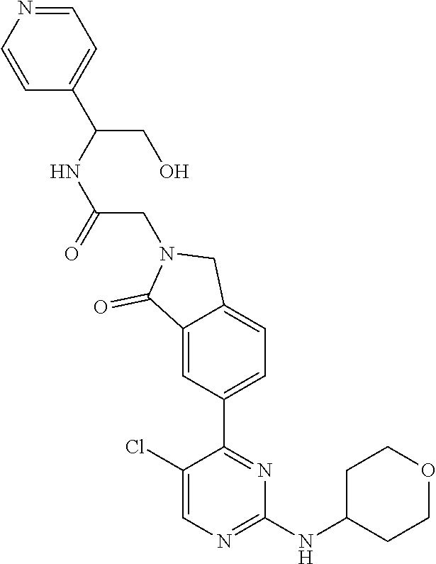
C1(Cl)=CN=C(NC2CCOCC2)N=C1C1=CC=C2C(=C1)C(=O)N(CC(NC(C1=CC=NC=C1)CO)=O)C2
